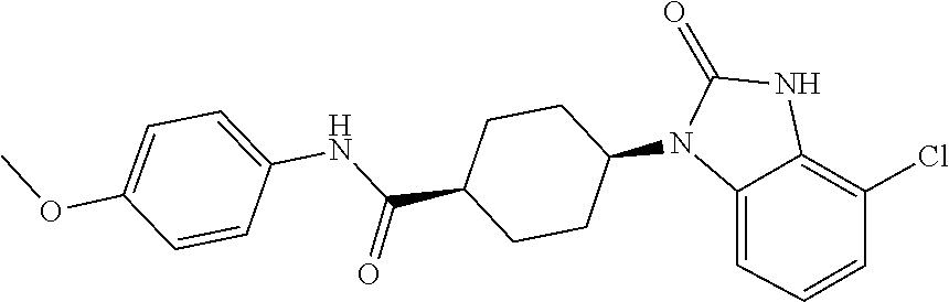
O=C1NC2=C(Cl)C=CC=C2N1C1CCC(C(NC2=CC=C(OC)C=C2)=O)CC1
